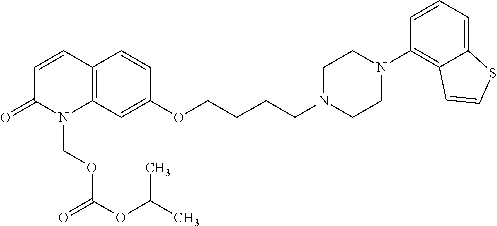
C12=C(C=C(OCCCCN3CCN(C4=C5C(=CC=C4)SC=C5)CC3)C=C1)N(COC(OC(C)C)=O)C(=O)C=C2
